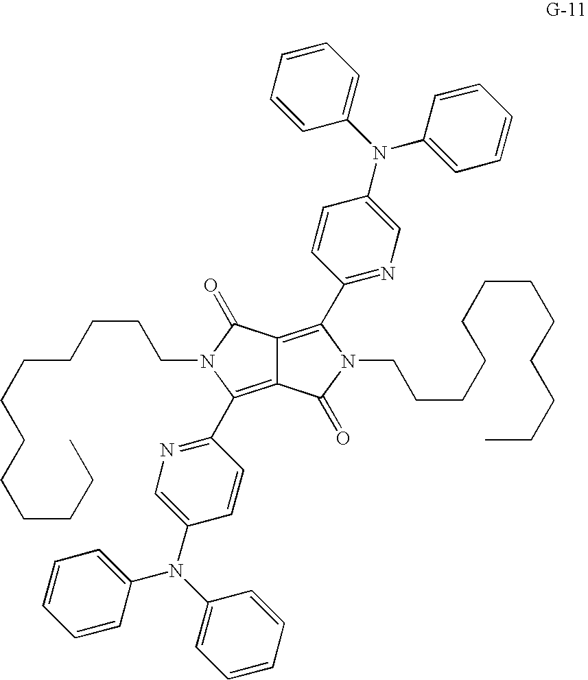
C12=C(C3=NC=C(N(C4=CC=CC=C4)C4=CC=CC=C4)C=C3)N(CCCCCCCCCCCC)C(=O)C1=C(C1=NC=C(N(C3=CC=CC=C3)C3=CC=CC=C3)C=C1)N(CCCCCCCCCCCC)C2=O
